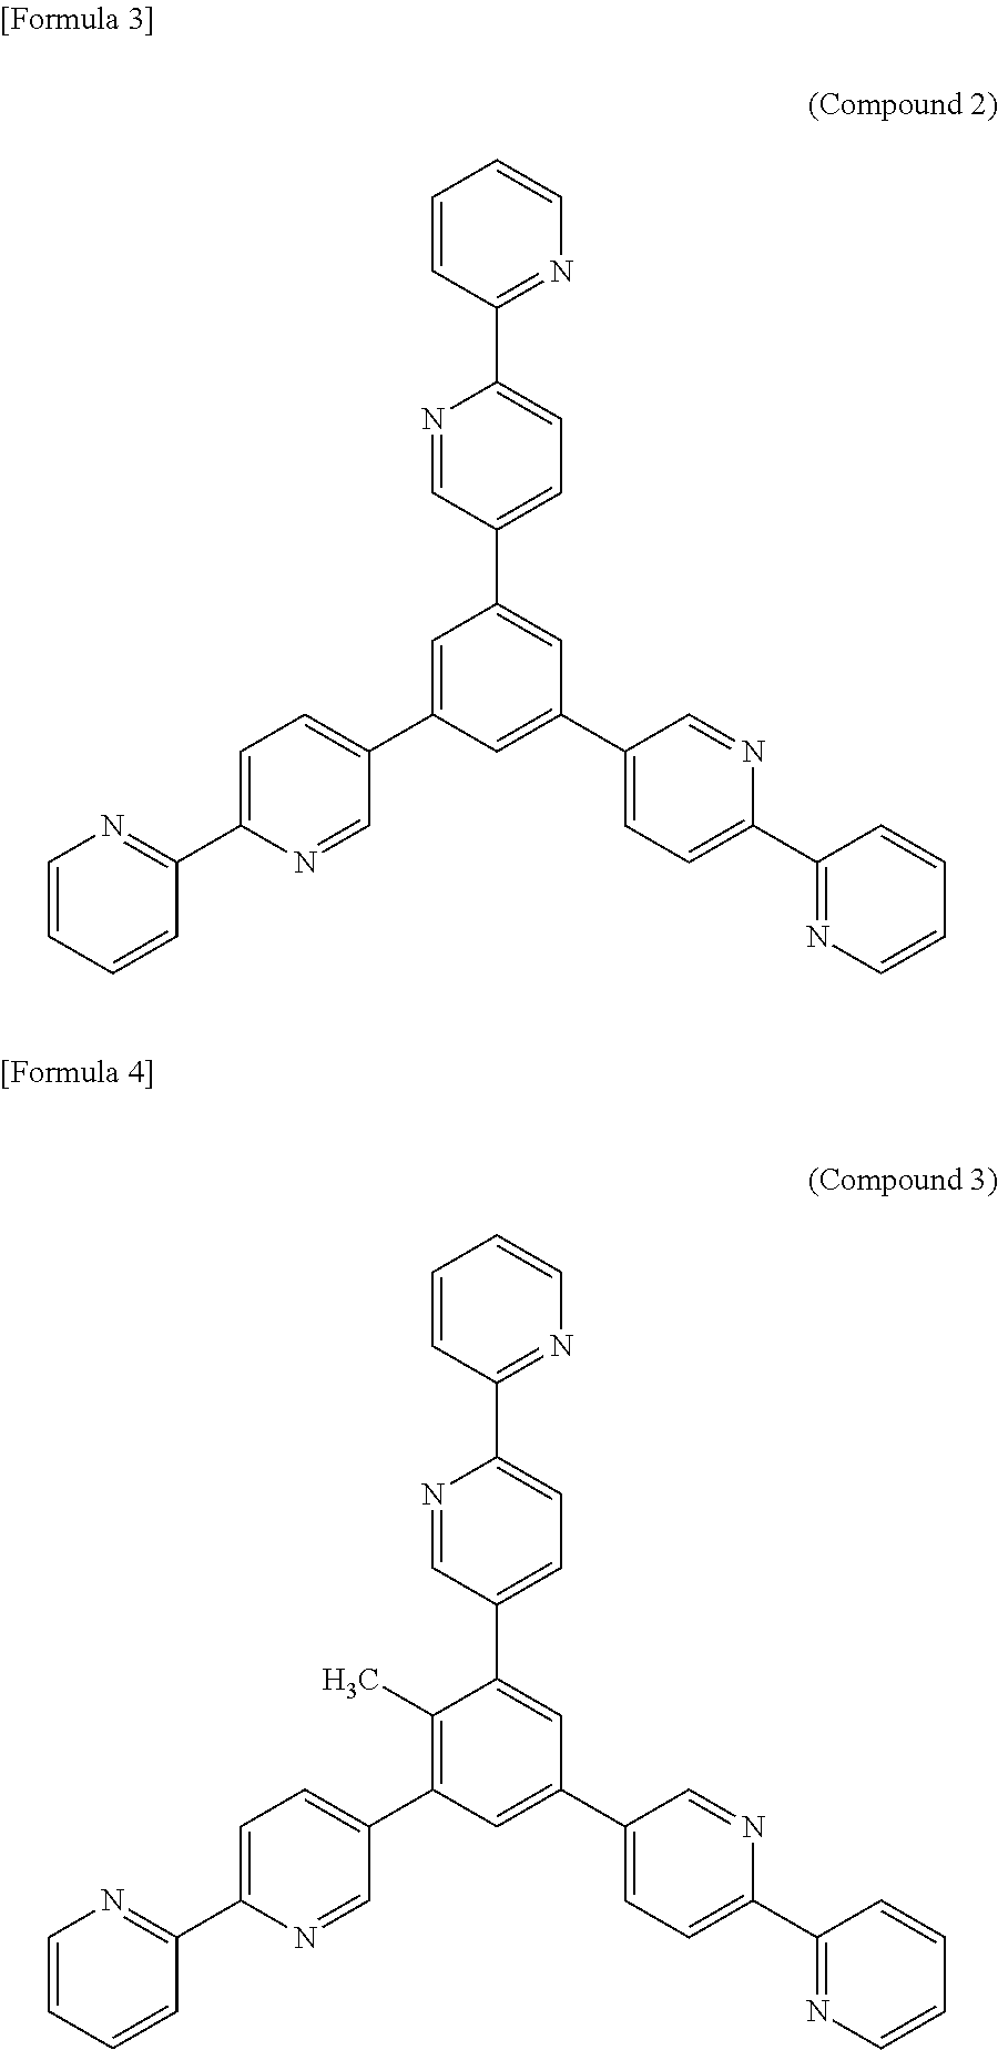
C1=CC(C2=CC=C(C3=CC(C4=CC=C(C5=NC=CC=C5)N=C4)=CC(C4=CC=C(C5=NC=CC=C5)N=C4)=C3)C=N2)=NC=C1.C1=CC(C2=CC=C(C3=CC(C4=CC=C(C5=NC=CC=C5)N=C4)=CC(C4=CC=C(C5=NC=CC=C5)N=C4)=C3C)C=N2)=NC=C1
